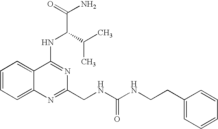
C1=CC=C2C(=C1)C(NC(C(C)C)C(N)=O)=NC(CNC(NCCC1=CC=CC=C1)=O)=N2
